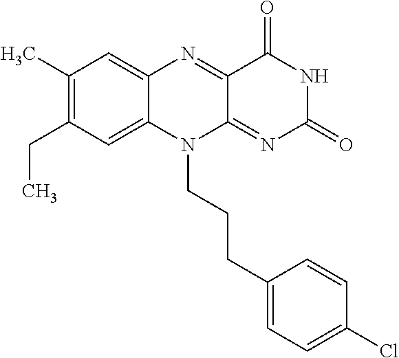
C1(C)=C(CC)C=C2C(=C1)N=C1C(=NC(=O)NC1=O)N2CCCC1=CC=C(Cl)C=C1
